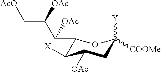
C1(C(C(C[AcO])[OAc])[OAc])C([X])C([OAc])CC([Y])([COOMe])O1
